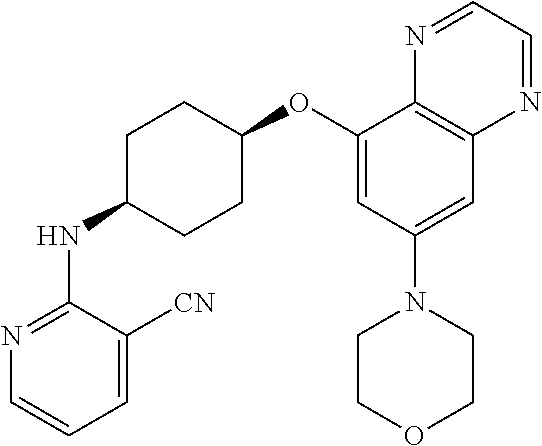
C1=C([CN])C(NC2CCC(OC3=CC(N4CCOCC4)=CC4=C3N=CC=N4)CC2)=NC=C1
